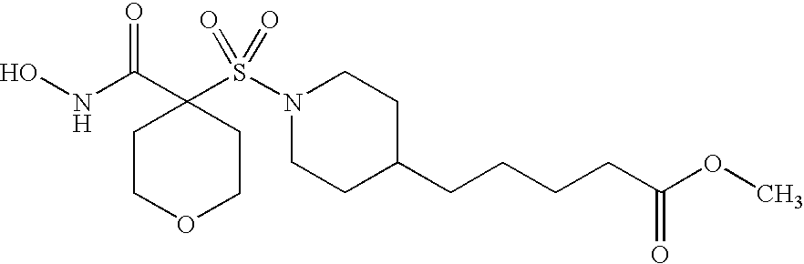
ONC(C1(S(N2CCC(CCCCC(OC)=O)CC2)(=O)=O)CCOCC1)=O
